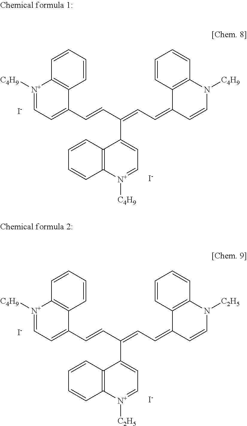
[N+]1([C4H9])=CC=C(C=CC(=CC=C2C=CN([C4H9])C3=C2C=CC=C3)C2=CC=[N+]([C4H9])C3=C2C=CC=C3)C2=C1C=CC=C2.[I-].[I-].[N+]1([C4H9])=CC=C(C=CC(=CC=C2C=CN([C2H5])C3=C2C=CC=C3)C2=CC=[N+]([C2H5])C3=C2C=CC=C3)C2=C1C=CC=C2.[I-].[I-]
